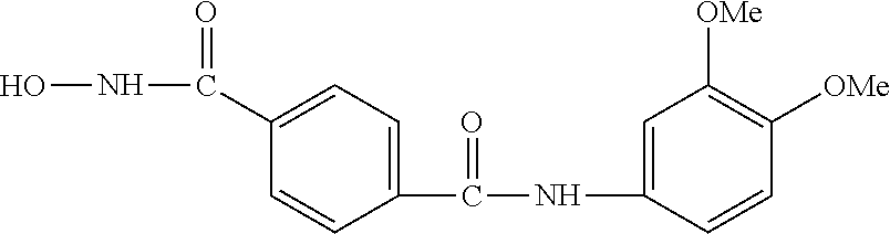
C1(C(=O)NO)=CC=C(C(NC2=CC([OMe])=C([OMe])C=C2)=O)C=C1
